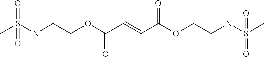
CS(NCCOC(C=CC(OCCNS(C)(=O)=O)=O)=O)(=O)=O
